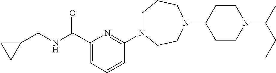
C1N(C2=NC(C(NCC3CC3)=O)=CC=C2)CCN(C2CCN(C(C)CC)CC2)CC1
